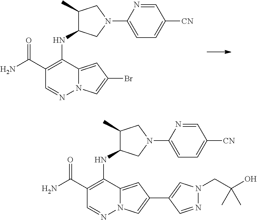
NC(C1=C(NC2C(C)CN(C3=CC=C([CN])C=N3)C2)C2=CC(Br)=CN2N=C1)=O.NC(C1=C(NC2C(C)CN(C3=CC=C([CN])C=N3)C2)C2=CC(C3=CN(CC(O)(C)C)N=C3)=CN2N=C1)=O
